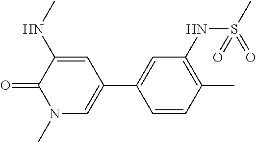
C1=CC(C)=C(NS(C)(=O)=O)C=C1C1=CN(C)C(=O)C(NC)=C1
